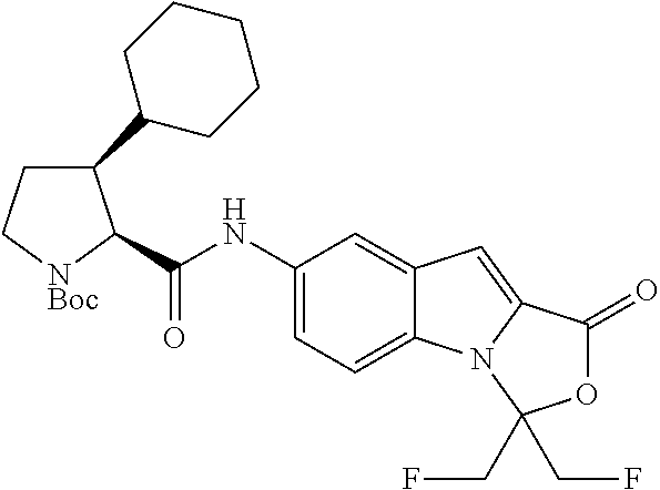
C1C[NBoc]C(C(NC2=CC=C3C(=C2)C=C2N3C(CF)(CF)OC2=O)=O)C1C1CCCCC1
